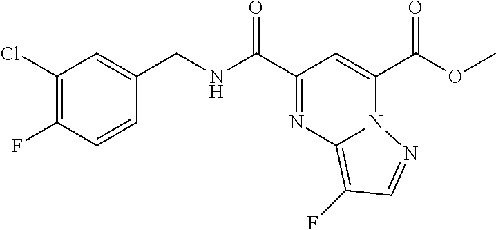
C1(C(NCC2=CC(Cl)=C(F)C=C2)=O)=NC2=C(F)C=NN2C(C(OC)=O)=C1
